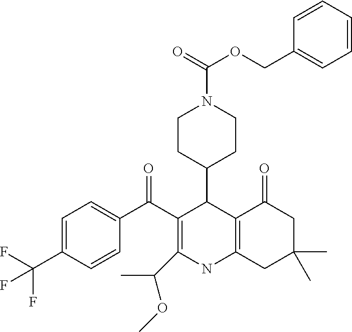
C12=C(CC(C)(C)CC1=O)NC(C(C)OC)=C(C(C1=CC=C(C(F)(F)F)C=C1)=O)C2C1CCN(C(=O)OCC2=CC=CC=C2)CC1
